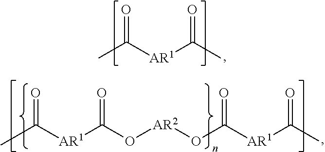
CC([AR1]C(C)=O)=O.CC([AR1]C(O[AR2]OC([AR1]C(C)=O)=O)=O)=O
